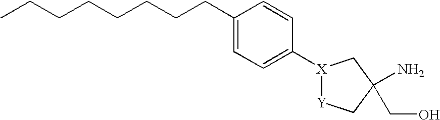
CCCCCCCCC1=CC=C([X]2[Y]CC(N)(CO)C2)C=C1
